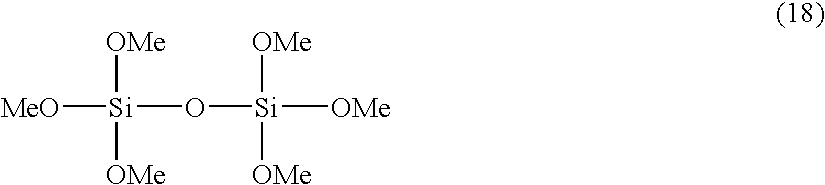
[Si]([MeO])([OMe])([OMe])O[Si]([OMe])([OMe])[OMe]
